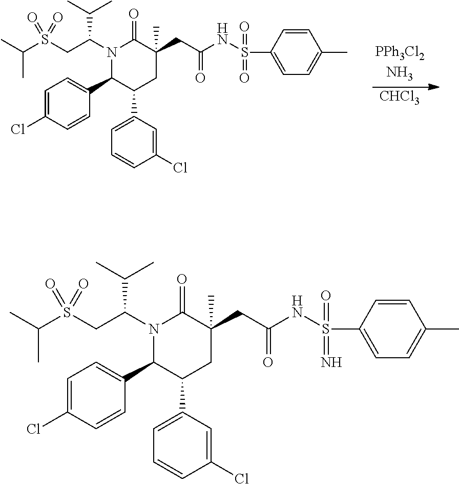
C1=C(Cl)C=CC(C2C(C3=CC=CC(Cl)=C3)CC(CC(=O)NS(C3=CC=C(C)C=C3)(=O)=O)(C)C(=O)N2C(CS(C(C)C)(=O)=O)C(C)C)=C1.[CHCl3].C1=C(Cl)C=CC(C2C(C3=CC=CC(Cl)=C3)CC(CC(=O)NS(C3=CC=C(C)C=C3)(=O)=N)(C)C(=O)N2C(CS(C(C)C)(=O)=O)C(C)C)=C1
